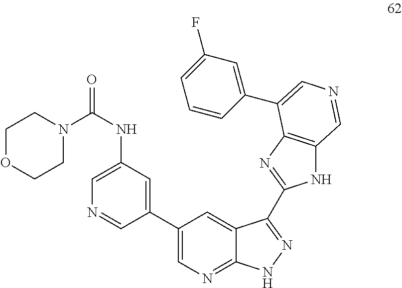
C1N(C(NC2=CN=CC(C3=CN=C4C(=C3)C(C3=NC5=C(N3)C=NC=C5C3=CC(F)=CC=C3)=NN4)=C2)=O)CCOC1
